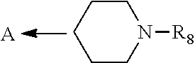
C1CCCN([R8])C1.[A]
